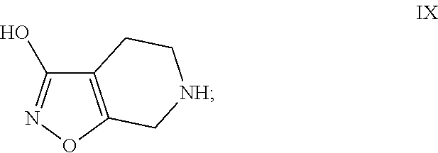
C12=C(ON=C1O)C[NH]CC2
